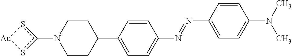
C1CC(C2=CC=C(N=NC3=CC=C(N(C)C)C=C3)C=C2)CCN1c1s[Au]s1
